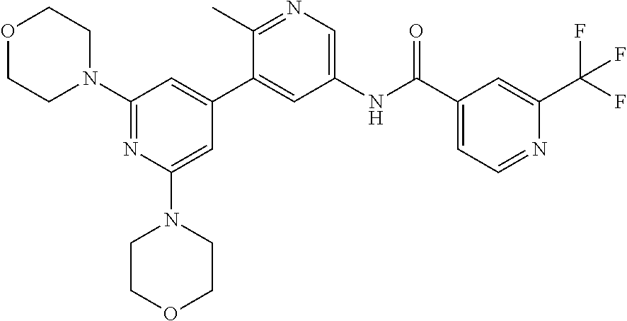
O1CCN(C2=NC(N3CCOCC3)=CC(C3=CC(NC(C4=CC=NC(C(F)(F)F)=C4)=O)=CN=C3C)=C2)CC1
